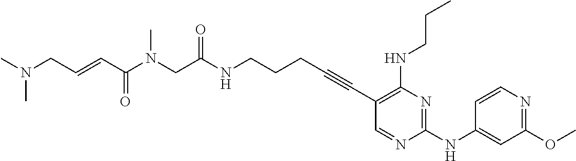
C(NCCCC#CC1=C(NCCC)N=C(NC2=CC(OC)=NC=C2)N=C1)(=O)CN(C(C=CCN(C)C)=O)C
